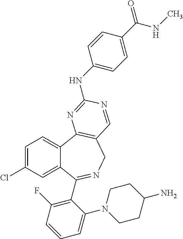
C1=C(Cl)C=C2C(=C1)C1=C(CN=C2C2=C(F)C=CC=C2N2CCC(N)CC2)C=NC(NC2=CC=C(C(NC)=O)C=C2)=N1
